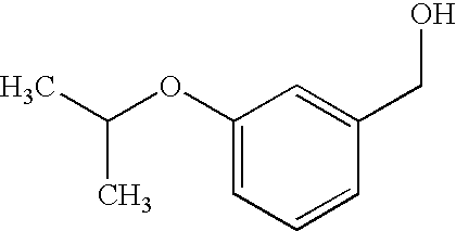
C1(OC(C)C)=CC=CC(CO)=C1
